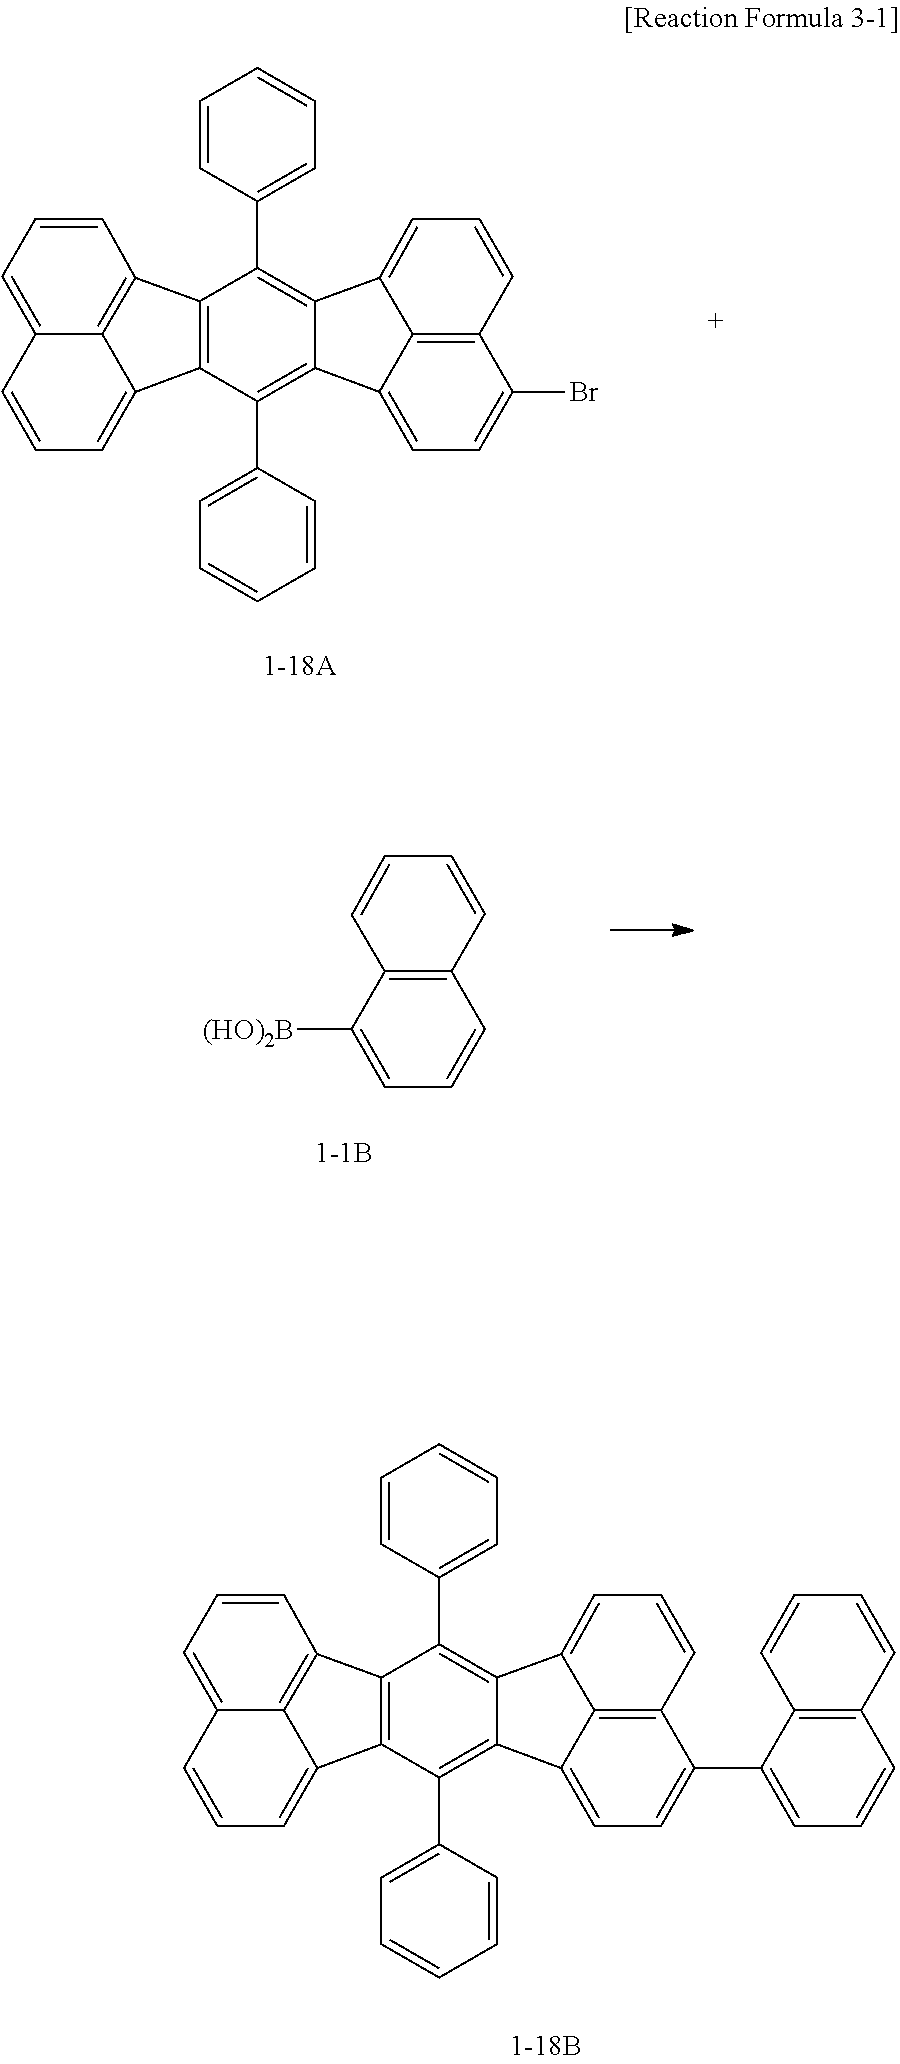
C1(C2=CC=CC=C2)=C2C(=C(C3=CC=CC=C3)C3=C1C1=CC=CC4=CC=CC3=C41)C1=CC=CC3=C1C2=CC=C3Br.C12=C(C([(HO)2B])=CC=C1)C=CC=C2.C1(C2=CC=CC=C2)=C2C(=C(C3=CC=CC=C3)C3=C1C1=CC=CC4=CC=CC3=C41)C1=CC=CC3=C1C2=CC=C3C1=CC=CC2=C1C=CC=C2
